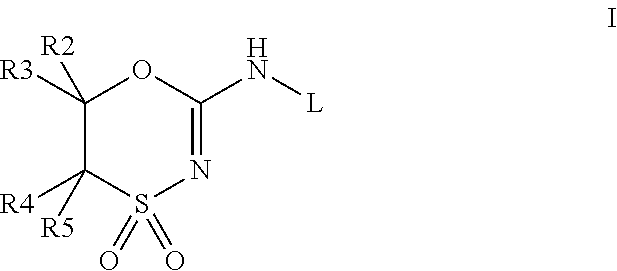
C1([R3])([R2])C([R4])([R5])S(=O)(=O)N=C(N[L])O1
